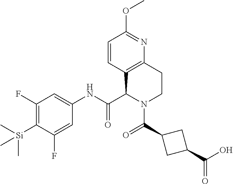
C1(F)=C([Si](C)(C)C)C(F)=CC(NC(C2N(C(=O)C3CC(C(O)=O)C3)CCC3=C2C=CC(OC)=N3)=O)=C1
